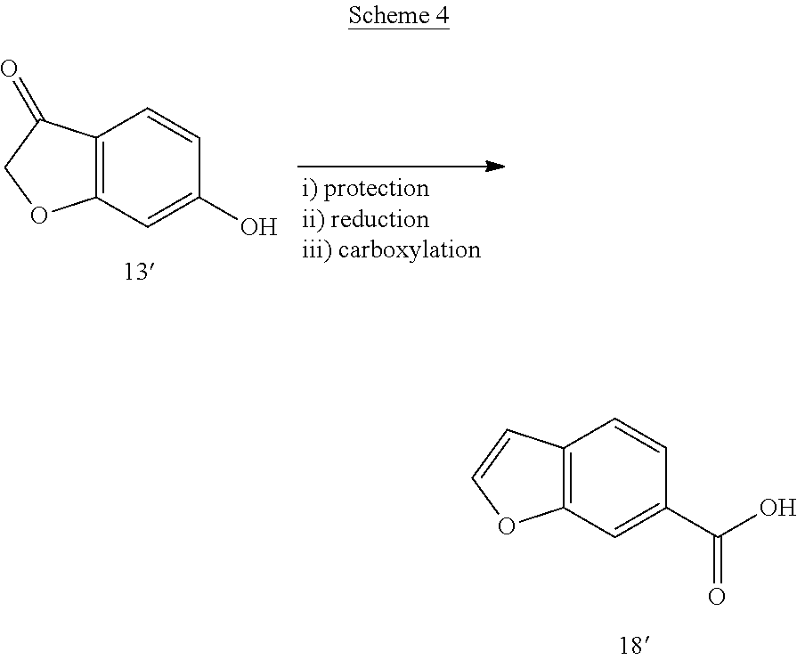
C12=C(C=C(O)C=C1)OCC2=O.C12=C(C=C(C(O)=O)C=C1)OC=C2
